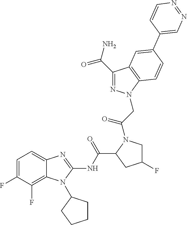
N1=C(C(N)=O)C2=C(N1CC(=O)N1CC(F)CC1C(NC1=NC3=CC=C(F)C(F)=C3N1C1CCCC1)=O)C=CC(C1=CN=NC=C1)=C2
